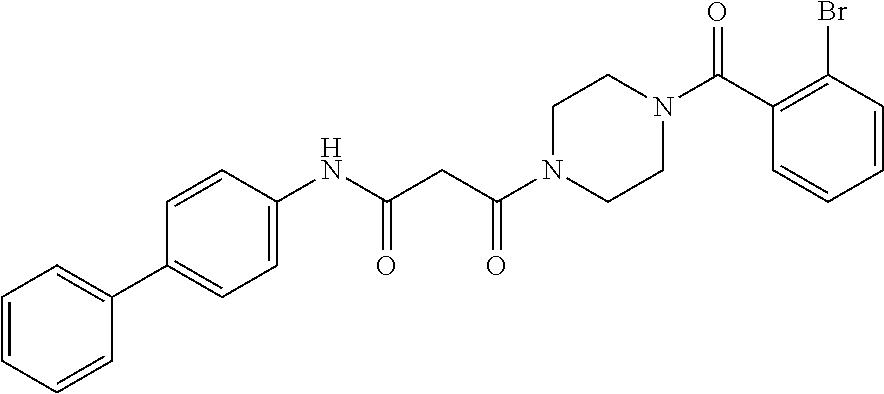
C1=CC=CC(C2=CC=C(NC(CC(N3CCN(C(C4=C(Br)C=CC=C4)=O)CC3)=O)=O)C=C2)=C1
